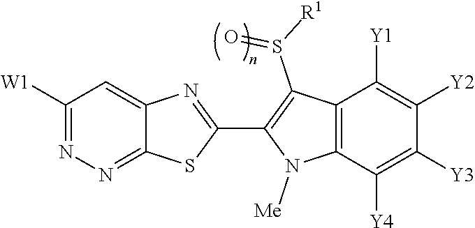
C12=NN=C([W1])C=C1N=C(C1=C(S([R1])=O)C3=C(N1[Me])C([Y4])=C([Y3])C([Y2])=C3[Y1])S2
